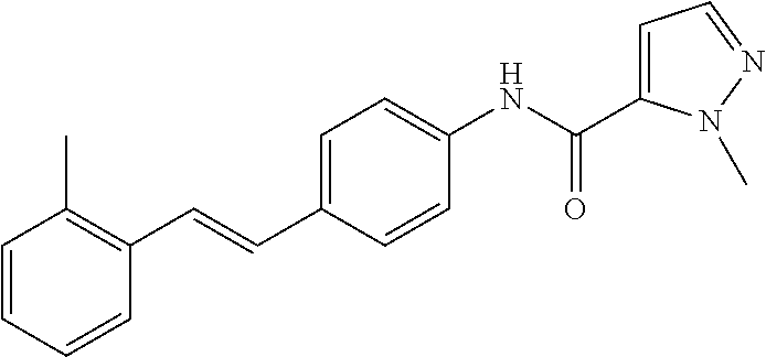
C(C1=CC=C(NC(C2=CC=NN2C)=O)C=C1)=CC1=C(C)C=CC=C1
